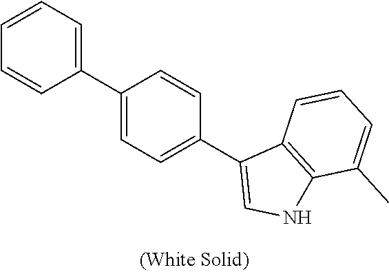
C1=CC=CC(C2=CC=C(C3=CNC4=C3C=CC=C4C)C=C2)=C1
